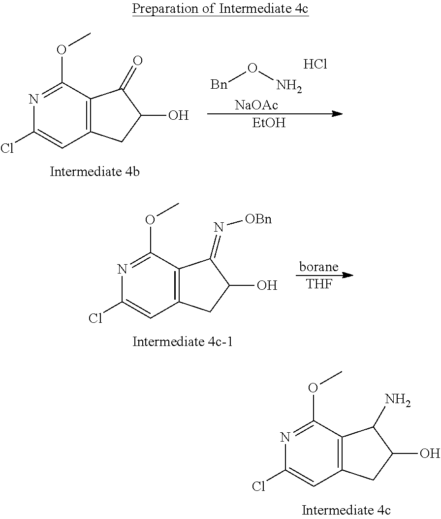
[NaOAc].[Bn]ON.Cl.[EtOH].O(C)C1=NC(Cl)=CC2=C1C(=O)C(O)C2.O(C1=NC(Cl)=CC2=C1C(N)C(O)C2)C.O(C1=NC(Cl)=CC2=C1C(=N[OBn])C(O)C2)C.[borane].[THF]
